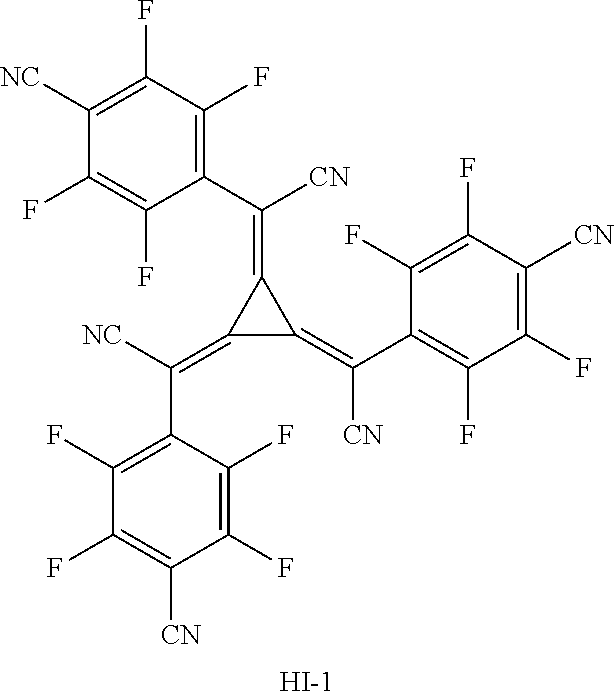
C1(F)=C([NC])C(F)=C(F)C(C([CN])=C2C(=C([NC])C3=C(F)C(F)=C([CN])C(F)=C3F)C2=C(C2=C(F)C(F)=C([CN])C(F)=C2F)[CN])=C1F.[I-]
